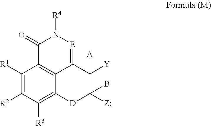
C1([R1])=C([R2])C([R3])=C2C3=C1C(=O)N([R4])[E]=C3C([Y])([A])C([Z])(B)[D]2
